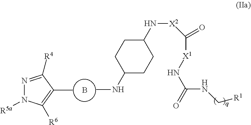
C1(NC)CCC(N[X2]C([X1]NC(=O)NC[R1])=O)CC1.N1=C([R4])C(C)=C([R6])N1[R5a].B
